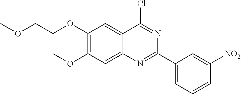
C1(OC)=C(OCCOC)C=C2C(=C1)N=C(C1=CC=CC([NO2])=C1)N=C2Cl
